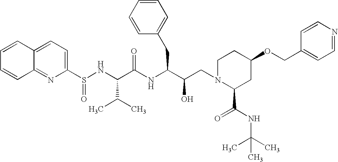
C1=CC=CC2=NC(S(NC(C(NC(C(CN3C(C(NC(C)(C)C)=O)CC(OCC4=CC=NC=C4)CC3)O)CC3=CC=CC=C3)=O)C(C)C)=O)=CC=C12
